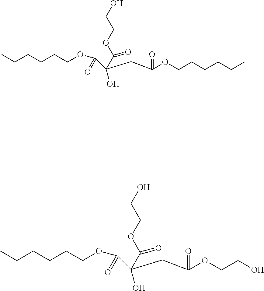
OCCOC(C(CC(OCCCCCC)=O)(C(OCCCCCC)=O)O)=O.OCCOC(C(CC(OCCO)=O)(C(OCCCCCC)=O)O)=O
